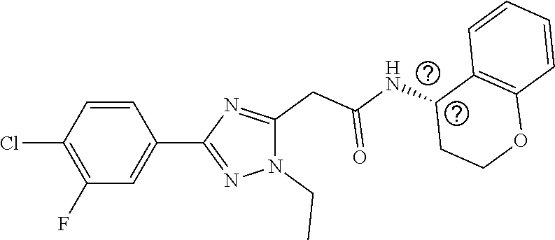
C1(Cl)=C(F)C=C(C2=NN(CC)C(CC(NC3CCOC4=C3C=CC=C4)=O)=N2)C=C1
